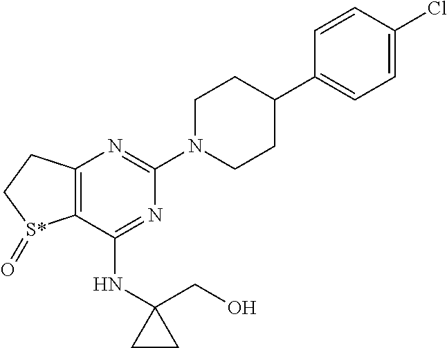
N1=C(NC2(CO)CC2)C2=C(N=C1N1CCC(C3=CC=C(Cl)C=C3)CC1)CC[S*]2=O
